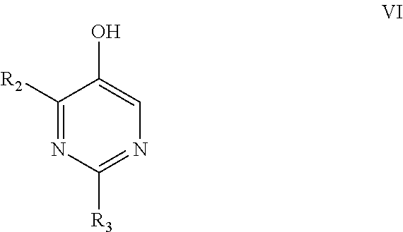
C1([R2])=NC([R3])=NC=C1O
